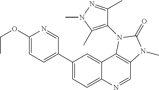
C1(C2=CC=C(OCC)N=C2)=CC=C2C(=C1)C1=C(C=N2)N(C)C(=O)N1C1=C(C)N(C)N=C1C
